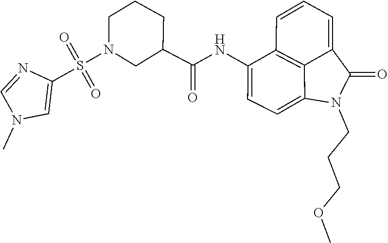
C1(C(NC2=CC=C3C4=C2C=CC=C4C(=O)N3CCCOC)=O)CN(S(=O)(=O)C2=CN(C)C=N2)CCC1
